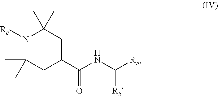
N1([Rc])C(C)(C)CC(C(NC([R5])[R5])=O)CC1(C)C
